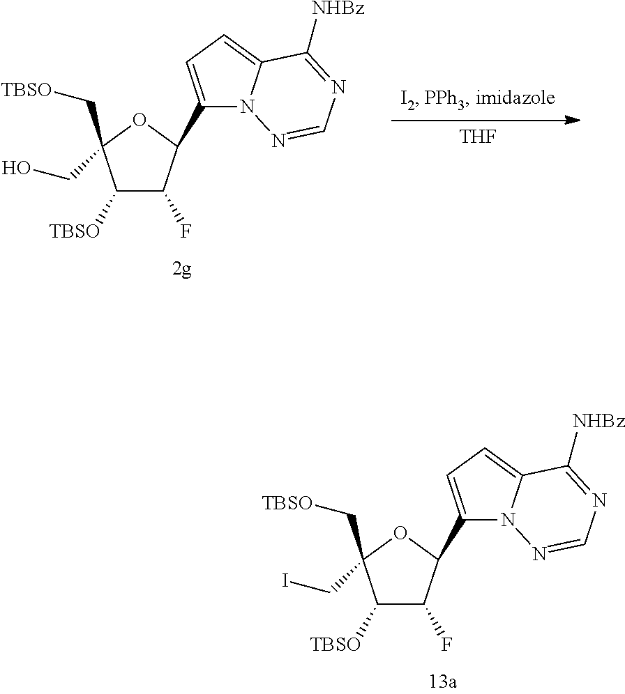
C1([TBSO])C(F)C(C2=CC=C3N2N=CN=C3[NHBz])OC1(CI)C[TBSO].[THF].C1([TBSO])C(F)C(C2=CC=C3N2N=CN=C3[NHBz])OC1(CO)C[TBSO]
